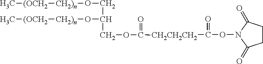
C1CC(=O)N(OC([CH2CH2CH2]C(=O)OCC(CO[CH2)n][(OCH2]C)O[CH2)n][(OCH2]C)=O)C1=O
